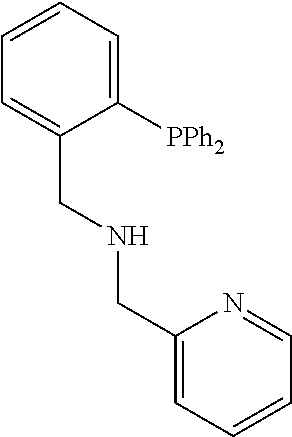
C1=CC=C([PPh2])C(CNCC2=CC=CC=N2)=C1
